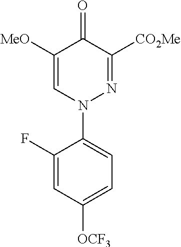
C1(F)=CC([OCF3])=CC=C1N1N=C([CO2Me])C(=O)C([MeO])=C1
